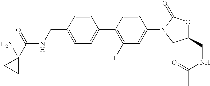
C(C1=CC=C(C2=C(F)C=C(N3CC(CNC(C)=O)OC3=O)C=C2)C=C1)NC(C1(N)CC1)=O
